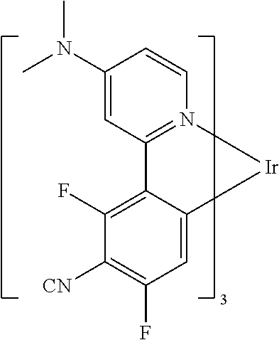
CN(C1=CC2=N(C=C1)[Ir]C1=CC(F)=C([CN])C(F)=C21)C
